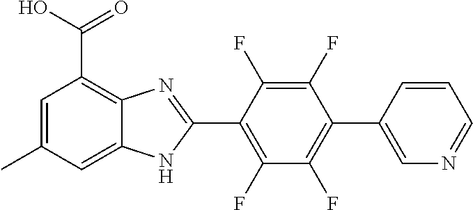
C1(F)=C(C2=NC3=C(C(O)=O)C=C(C)C=C3N2)C(F)=C(F)C(C2=CN=CC=C2)=C1F
